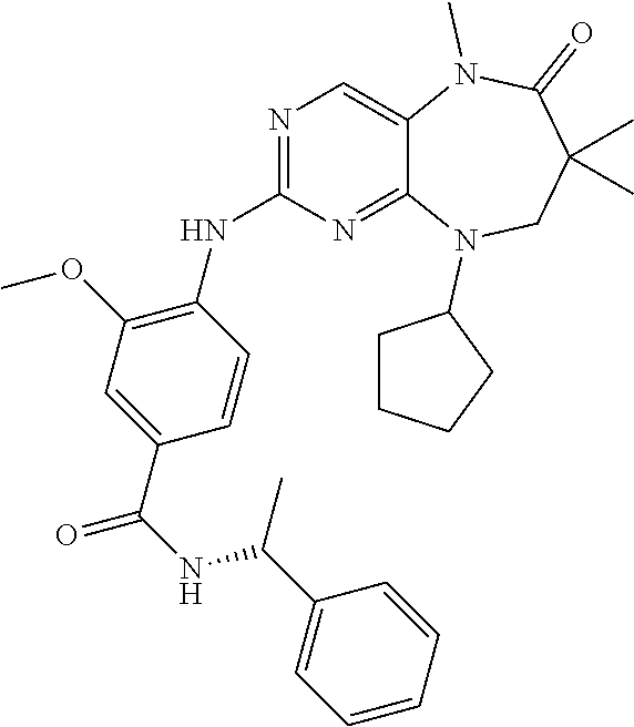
C1=CC(C(NC(C2=CC=CC=C2)C)=O)=CC(OC)=C1NC1=NC=C2C(=N1)N(C1CCCC1)CC(C)(C)C(=O)N2C
